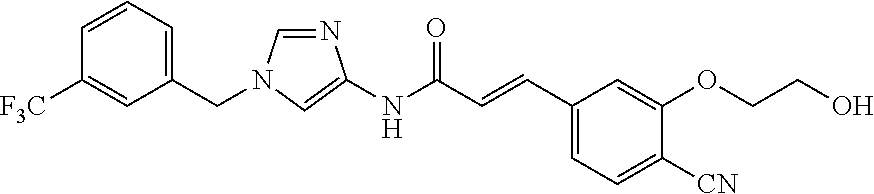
C1(CN2C=NC(NC(C=CC3=CC=C([CN])C(OCCO)=C3)=O)=C2)=CC=CC([F3C])=C1
